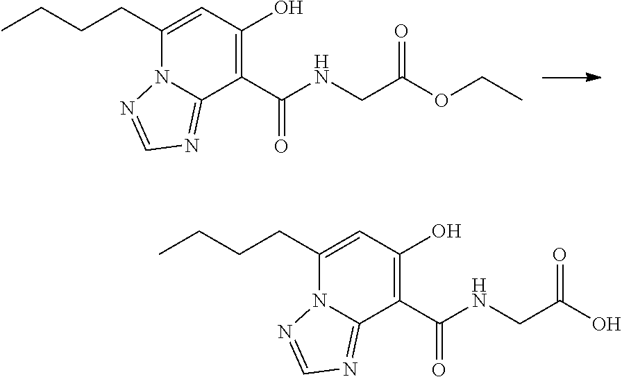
N12C(=NC=N1)C(C(=O)NCC(OCC)=O)=C(O)C=C2CCCC.N12C(=NC=N1)C(C(=O)NCC(O)=O)=C(O)C=C2CCCC
